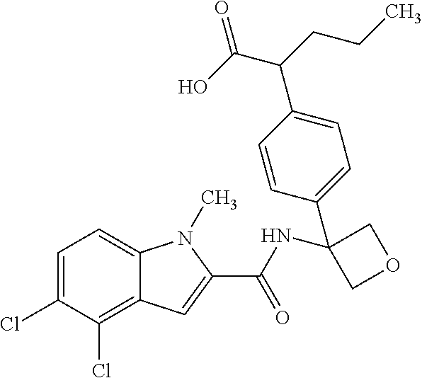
C1=C(Cl)C(Cl)=C2C(=C1)N(C)C(C(NC1(C3=CC=C(C(CCC)C(O)=O)C=C3)COC1)=O)=C2
